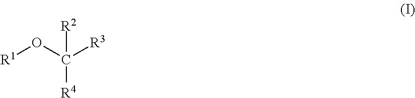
[R1]OC([R3])([R2])[R4]
